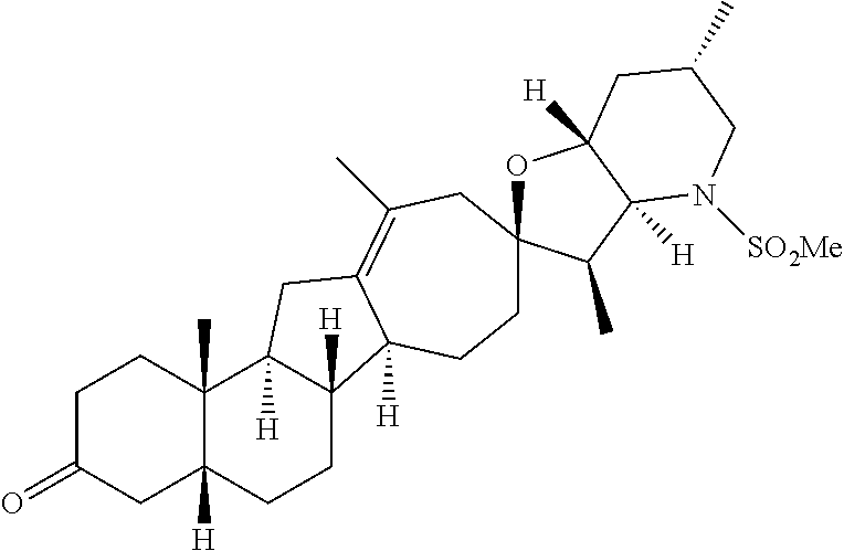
C1C(=O)CC2([H])C(C)(C1)C1([H])C([H])(CC2)C2([H])C(=C(C)CC3(OC4([H])C([H])(C3C)N([SO2Me])CC(C)C4)CC2)C1
